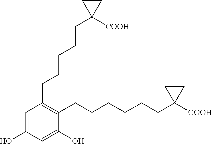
C1(CCCCCC2([COOH])CC2)=C(CCCCCCC2([COOH])CC2)C(O)=CC(O)=C1
